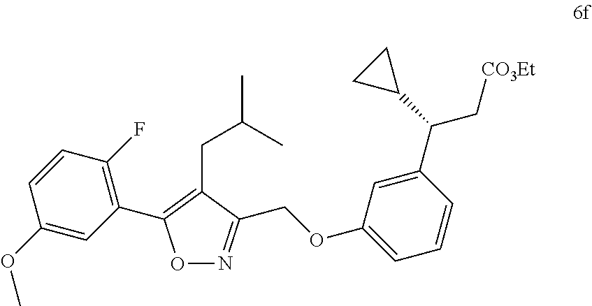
O1N=C(COC2=CC=CC(C(C3CC3)C[CO3Et])=C2)C(CC(C)C)=C1C1=C(F)C=CC(OC)=C1
